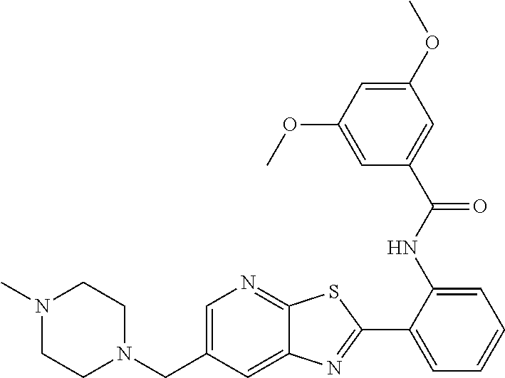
C1=C(CN2CCN(C)CC2)C=C2C(=N1)SC(C1=CC=CC=C1NC(C1=CC(OC)=CC(OC)=C1)=O)=N2
